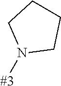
N1([#3])CCCC1
